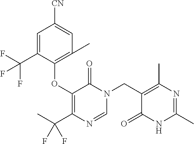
C1=C(C(F)(F)F)C(OC2=C(C(C)(F)F)N=CN(CC3=C(C)N=C(C)NC3=O)C2=O)=C(C)C=C1[CN]
